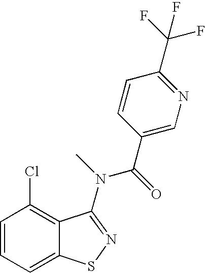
C1=CC=C2C(=C1Cl)C(N(C(=O)C1=CN=C(C(F)(F)F)C=C1)C)=NS2
